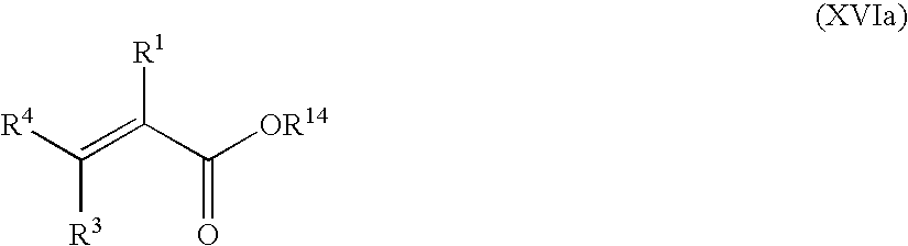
[R4]C(=C(C([OR14])=O)[R1])[R3]
